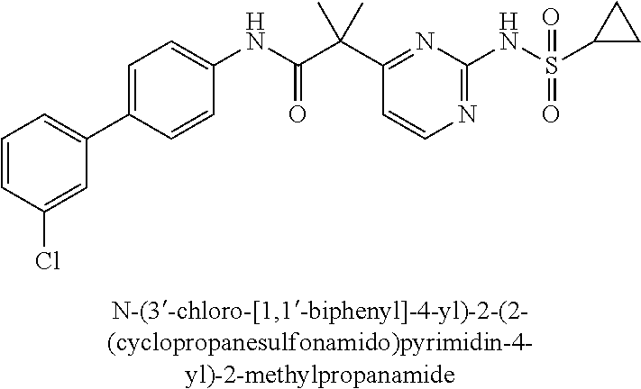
N1=C(NS(=O)(=O)C2CC2)N=C(C(C(NC2=CC=C(C3=CC=CC(Cl)=C3)C=C2)=O)(C)C)C=C1
